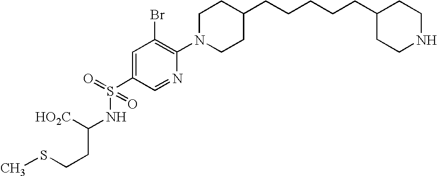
C1N(C2=C(Br)C=C(S(=O)(=O)NC(CCSC)[HO2C])C=N2)CCC(CCCCCC2CCNCC2)C1
